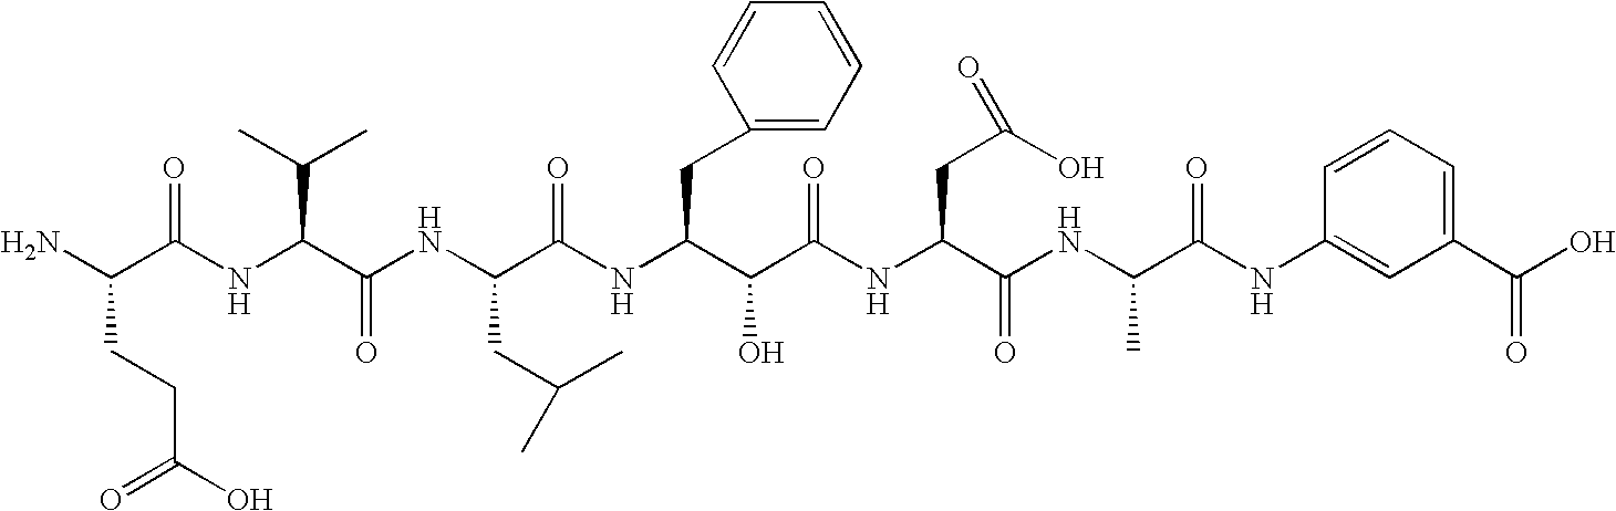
NC(C(NC(C(NC(C(NC(C(C(NC(C(NC(C(NC1=CC(C(O)=O)=CC=C1)=O)C)=O)CC(O)=O)=O)O)CC1=CC=CC=C1)=O)CC(C)C)=O)C(C)C)=O)CCC(O)=O
